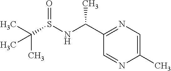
C1(C)=CN=C(C(NS(C(C)(C)C)=O)C)C=N1
